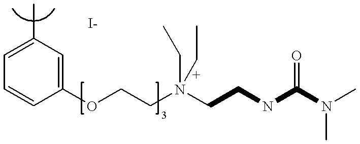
C1=C(C)C=C(OCCN(CC)(CCNC(N(C)C)=O)CC)C=C1
